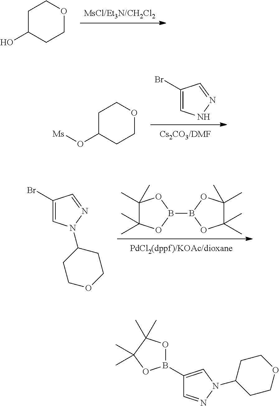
C1C(O)CCOC1.BrC1=CNN=C1.C1C(O[Ms])CCOC1.B1(B2OC(C)(C)C(C)(C)O2)OC(C)(C)C(C)(C)O1.BrC1=CN(C2CCOCC2)N=C1.C1(B2OC(C)(C)C(C)(C)O2)=CN(C2CCOCC2)N=C1
